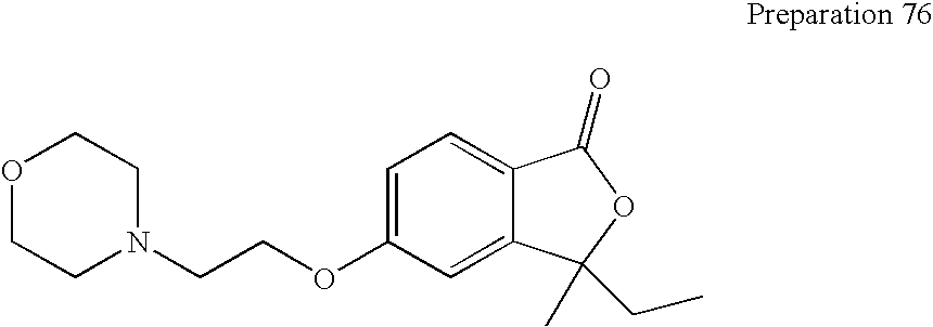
O1CCN(CCOC2=CC=C3C(=C2)C(C)(CC)OC3=O)CC1
